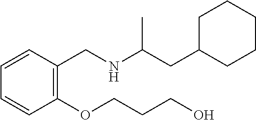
C1=CC(CNC(CC2CCCCC2)C)=C(OCCCO)C=C1
